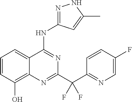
C1=CC(O)=C2C(=C1)C(NC1=NNC(C)=C1)=NC(C(C1=NC=C(F)C=C1)(F)F)=N2
